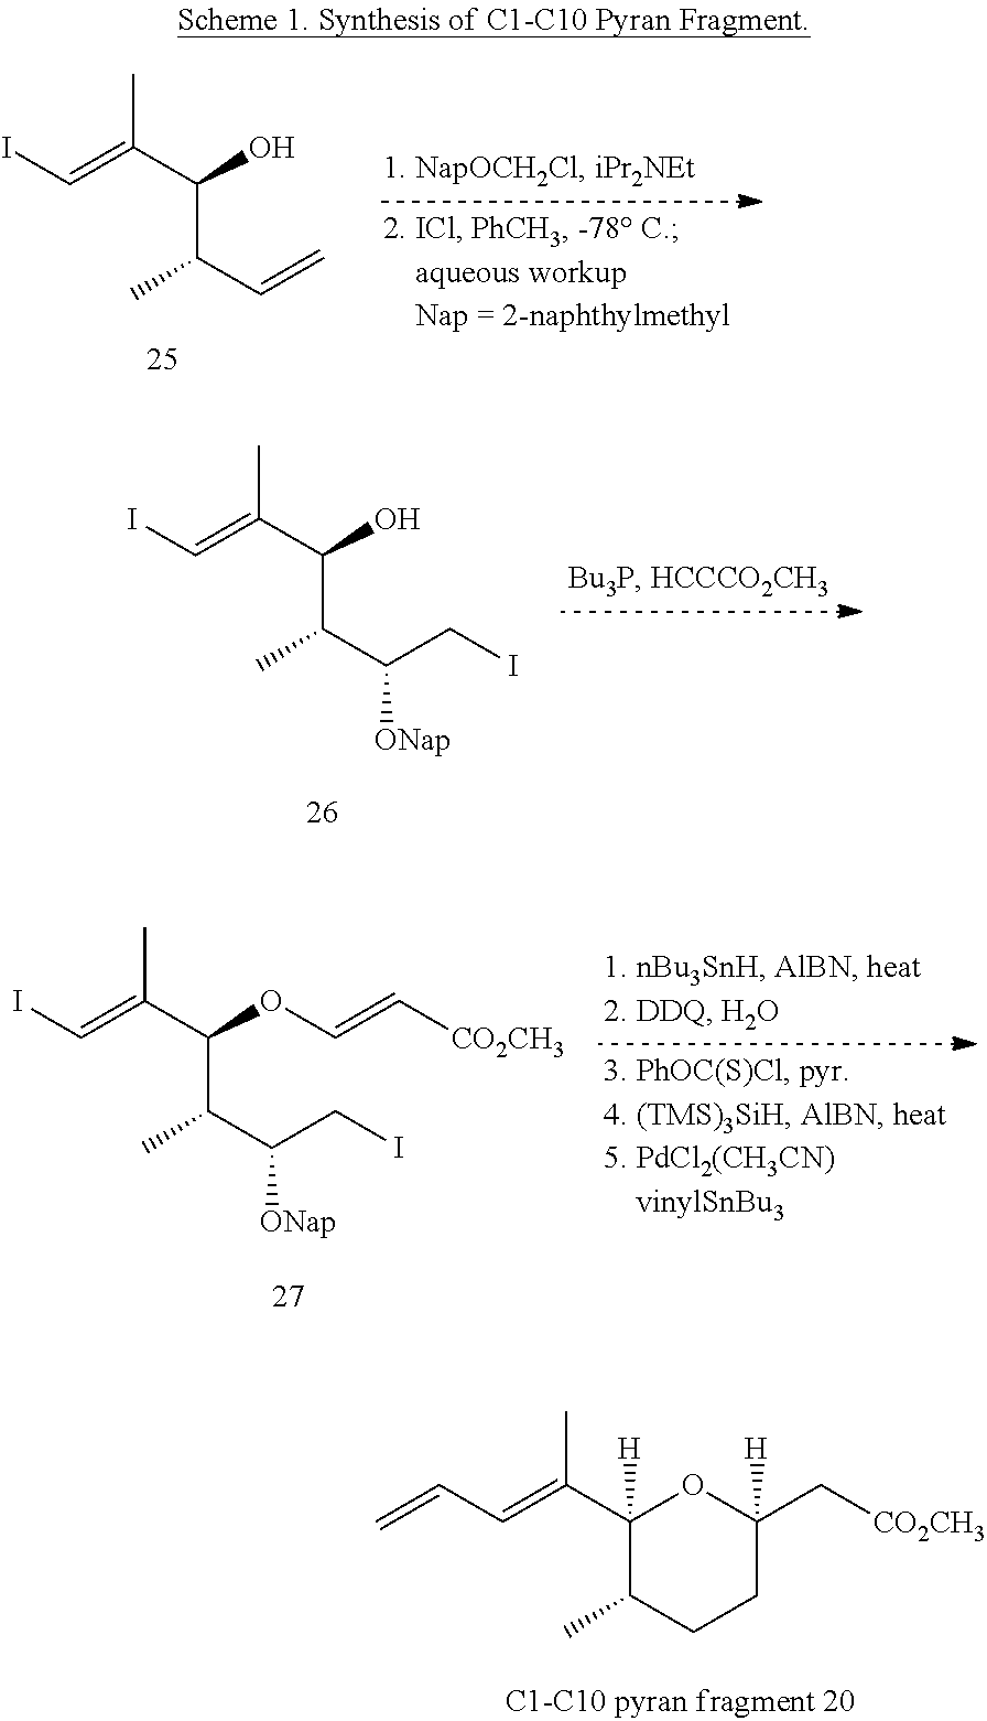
C(C=C(C1([H])OC(C[CO2CH3])([H])CCC1C)C)=C.IC=C(C(O)C(C)C=C)C.IC=C(C(O)C(C)C(CI)[ONap])C.IC=C(C(OC=C[CO2CH3])C(C)C(CI)[ONap])C
